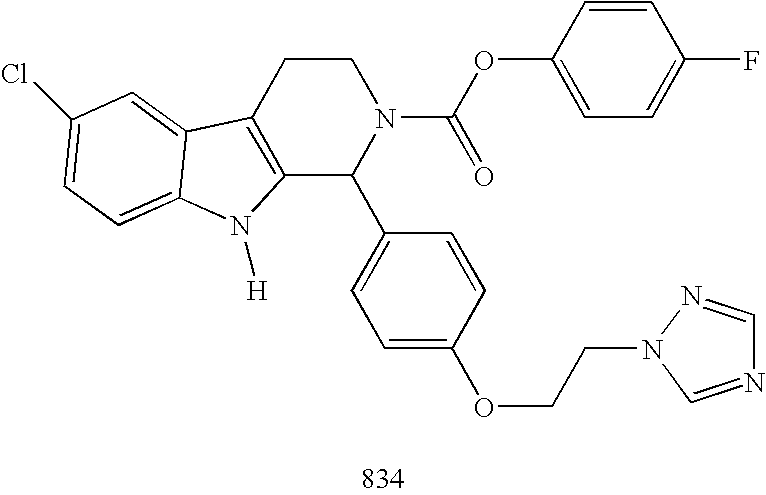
C12=C(CCN(C(OC3=CC=C(F)C=C3)=O)C1C1=CC=C(OCCN3C=NC=N3)C=C1)C1=CC(Cl)=CC=C1N2[H]
